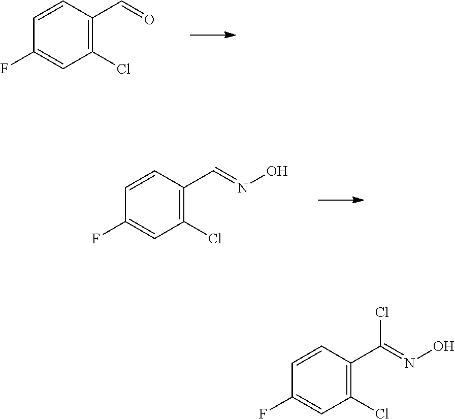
C1(Cl)=C(C=O)C=CC(F)=C1.C1(Cl)=C(C=NO)C=CC(F)=C1.C1(Cl)=C(C(=NO)Cl)C=CC(F)=C1
